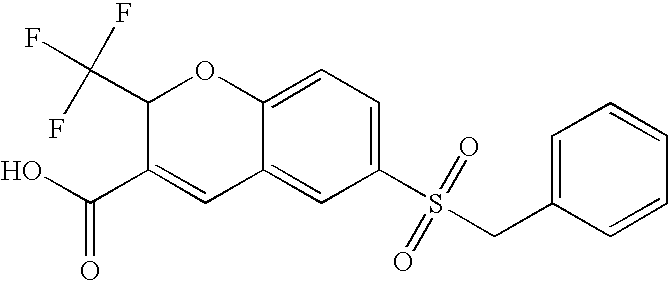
C1(C(F)(F)F)C(C(=O)O)=CC2=CC(S(CC3=CC=CC=C3)(=O)=O)=CC=C2O1
